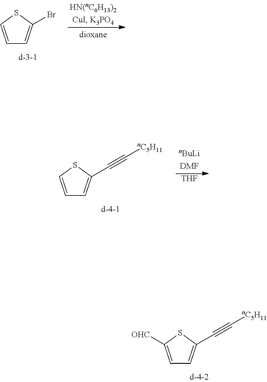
C1=CSC(Br)=C1.C1=C([OHC])SC(C#C[nC5H11])=C1.C1=CSC(C#C[nC5H11])=C1.[THF]
